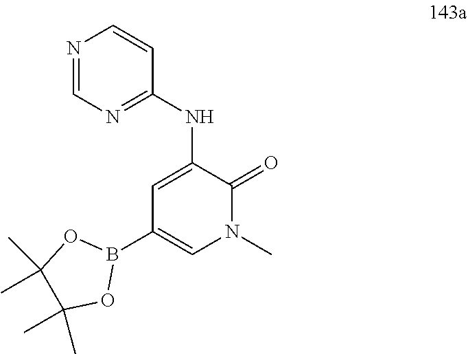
N1(C)C(=O)C(NC2=NC=NC=C2)=CC(B2OC(C)(C)C(C)(C)O2)=C1
